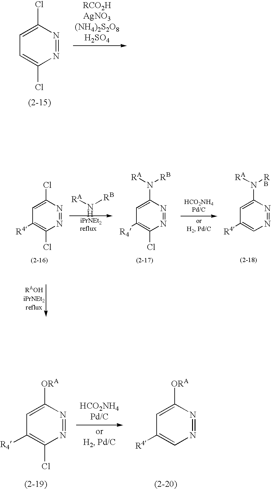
C1=C(Cl)N=NC(Cl)=C1.[RA]N[RB].C1=C(Cl)N=NC(Cl)=C1[R4].C1=C(N([RB])[RA])N=NC(Cl)=C1[R4].C1=C(N([RB])[RA])N=NC=C1[R4].C1=C([ORA])N=NC(Cl)=C1[R4].C1=C([ORA])N=NC=C1[R4]
